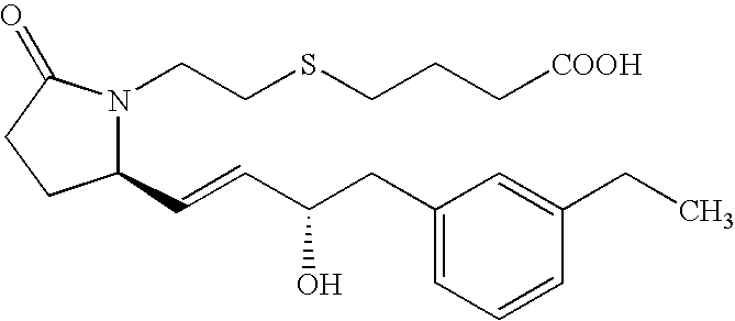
C1(C=CC(CC2=CC=CC(CC)=C2)O)N(CCSCCC[COOH])C(=O)CC1
